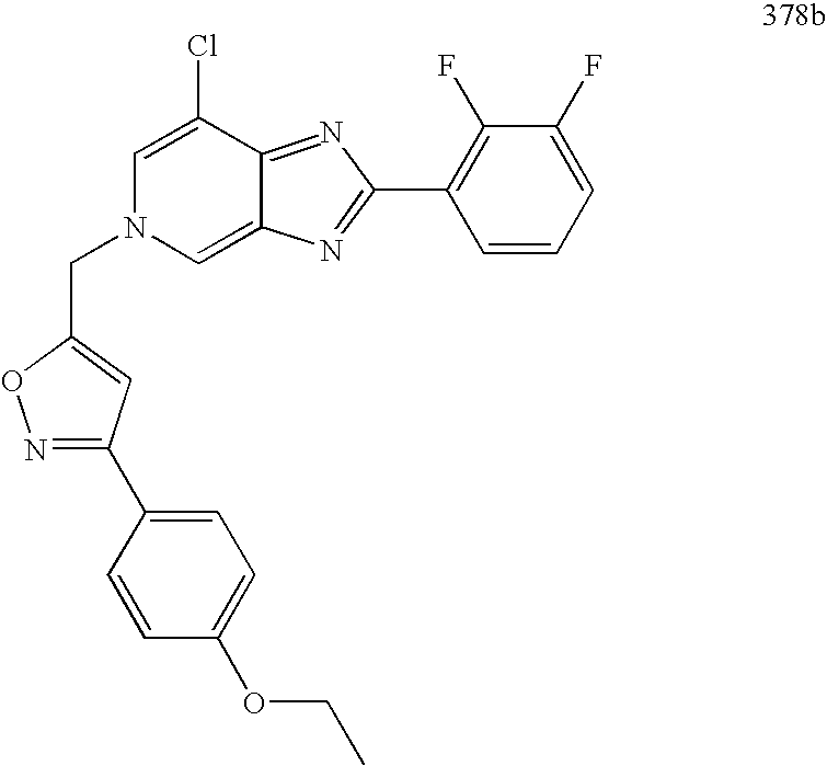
C1=C(Cl)C2=NC(C3=C(F)C(F)=CC=C3)=NC2=CN1CC1=CC(C2=CC=C(OCC)C=C2)=NO1
